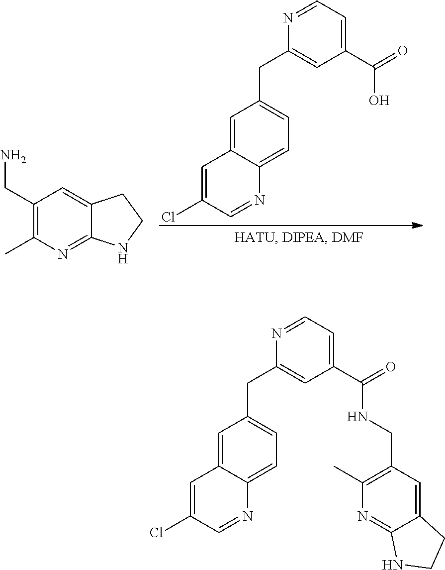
C1=C(Cl)C=NC2=CC=C(CC3=CC(C(=O)O)=CC=N3)C=C12.C1(CN)=C(C)N=C2C(=C1)CCN2.C1=C(Cl)C=NC2=CC=C(CC3=CC(C(=O)NCC4=C(C)N=C5C(=C4)CCN5)=CC=N3)C=C12
